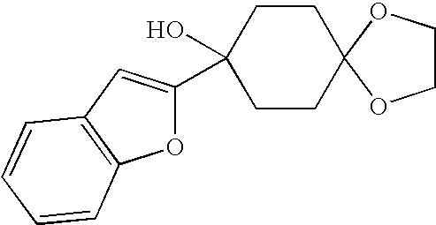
O1C(C2(O)CCC3(CC2)OCCO3)=CC2=C1C=CC=C2
